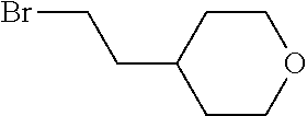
C1CC(CCBr)CCO1
